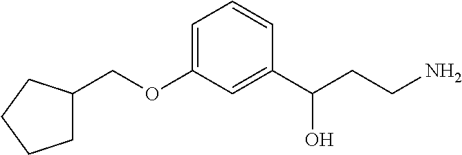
C1(COC2=CC=CC(C(CCN)O)=C2)CCCC1
